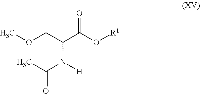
COCC(C(O[R1])=O)N([H])C(C)=O
